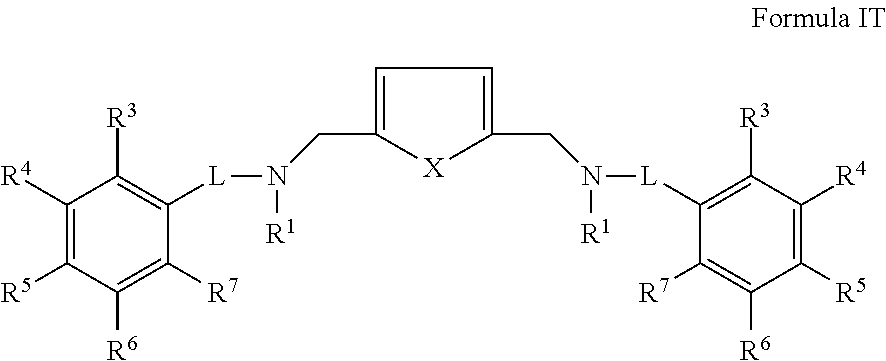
C1([R4])=C([R5])C([R6])=C([R7])C([L]N([R1])CC2=CC=C(CN([L]C3=C([R3])C([R4])=C([R5])C([R6])=C3[R7])[R1])[X]2)=C1[R3]
